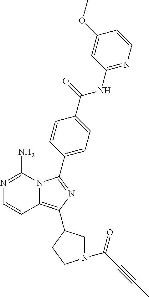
N12C(=C(C3CN(C(C#CC)=O)CC3)N=C1C1=CC=C(C(NC3=NC=CC(OC)=C3)=O)C=C1)C=CN=C2N
